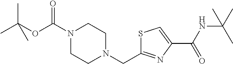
CC(OC(N1CCN(CC2=NC(C(=O)NC(C)(C)C)=CS2)CC1)=O)(C)C
